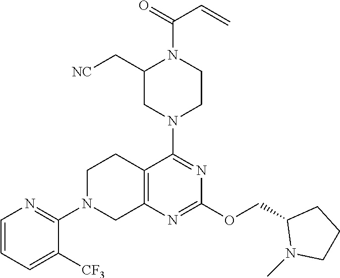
C12=C(N=C(OCC3N(C)CCC3)N=C1N1CCN(C(=O)C=C)C(C[NC])C1)CN(C1=NC=CC=C1[CF3])CC2
